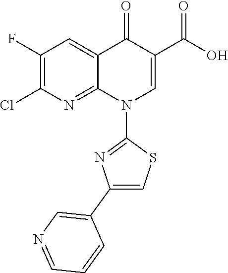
C12=CC(F)=C(Cl)N=C1N(C1=NC(C3=CN=CC=C3)=CS1)C=C(C(=O)O)C2=O
